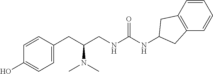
C1(CC(CNC(NC2CC3=C(C=CC=C3)C2)=O)N(C)C)=CC=C(O)C=C1
